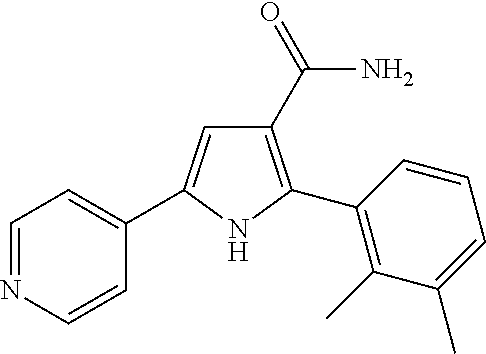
C1(C(=O)N)=C(C2=C(C)C(C)=CC=C2)NC(C2=CC=NC=C2)=C1
